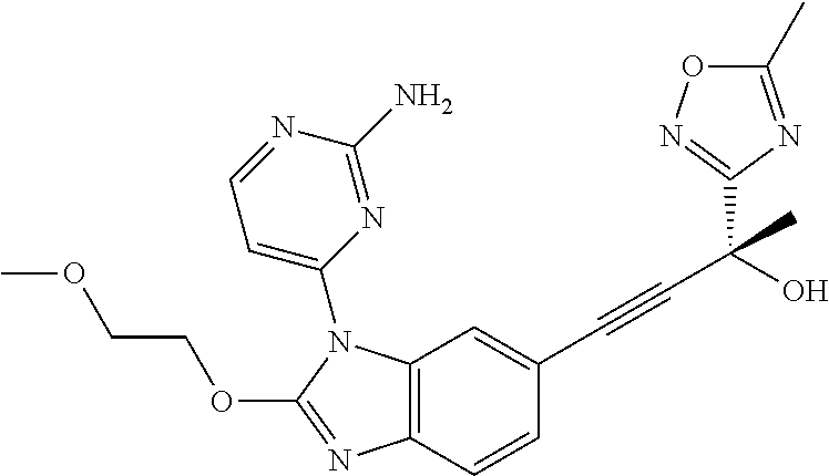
C1(C(C#CC2=CC3=C(C=C2)N=C(OCCOC)N3C2=CC=NC(N)=N2)(O)C)=NOC(C)=N1
